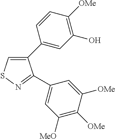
C1(C2=CC(O)=C([OMe])C=C2)=CSN=C1C1=CC([MeO])=C([OMe])C([OMe])=C1
